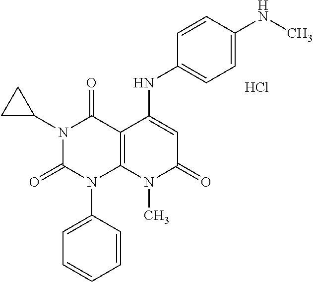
C1=CC(N2C3=C(C(=O)N(C4CC4)C2=O)C(NC2=CC=C(NC)C=C2)=CC(=O)N3C)=CC=C1.Cl
